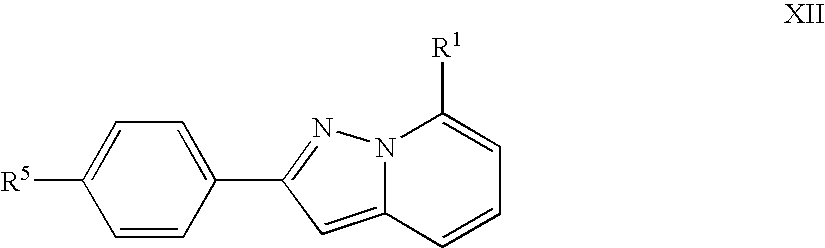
C1=CC(C2=NN3C(=C2)C=CC=C3[R1])=CC=C1[R5]
